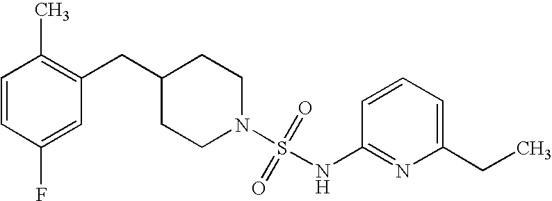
C1(CC2=C(C)C=CC(F)=C2)CCN(S(=O)(=O)NC2=NC(CC)=CC=C2)CC1
